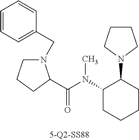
N1(CC2=CC=CC=C2)CCCC1C(N(C)C1CCCCC1N1CCCC1)=O
